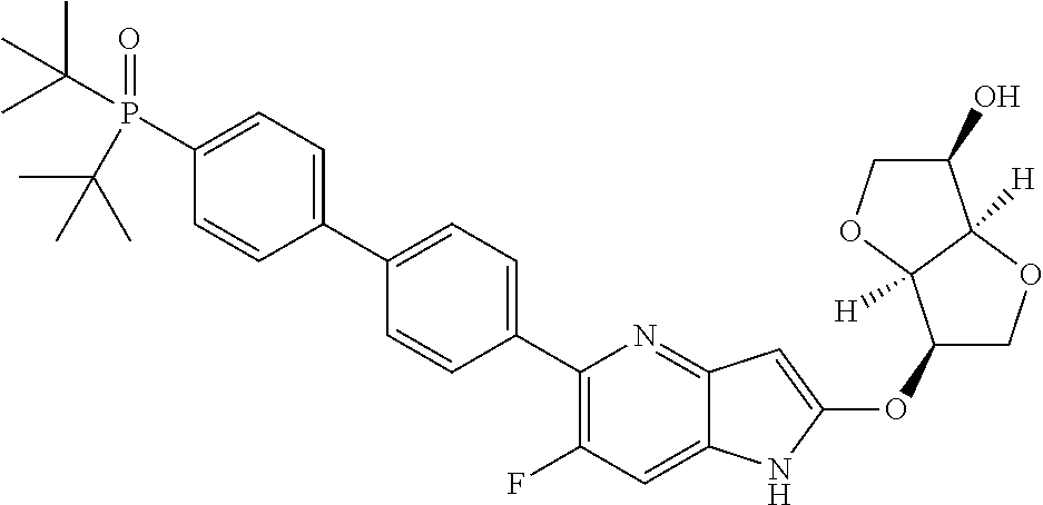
C1(OC2=CC3=NC(C4=CC=C(C5=CC=C(P(C(C)(C)C)(=O)C(C)(C)C)C=C5)C=C4)=C(F)C=C3N2)COC2([H])C1([H])OCC2O
